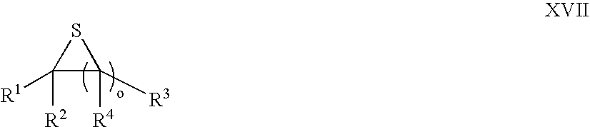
[R2]C1([R1])C([R4])([R3])S1
